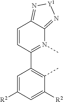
C1(C2=C(C)C([R2])=CC([R2])=C2)=N(C)C2=N[Y1]N=C2C=C1
